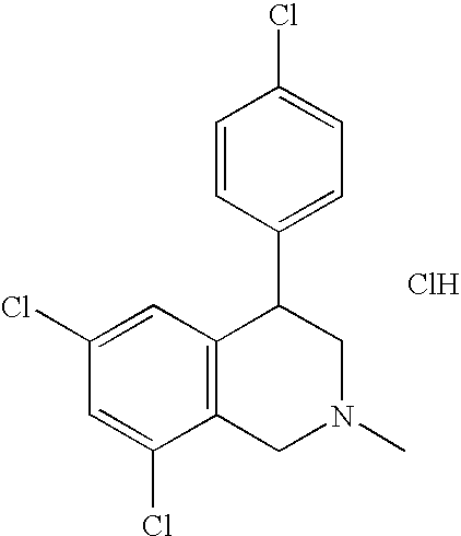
C12=C(C=C(Cl)C=C1Cl)C(C1=CC=C(Cl)C=C1)CN(C)C2.Cl
